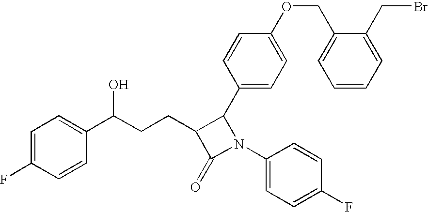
C1=C(F)C=CC(C(CCC2C(=O)N(C3=CC=C(F)C=C3)C2C2=CC=C(OCC3=CC=CC=C3CBr)C=C2)O)=C1
